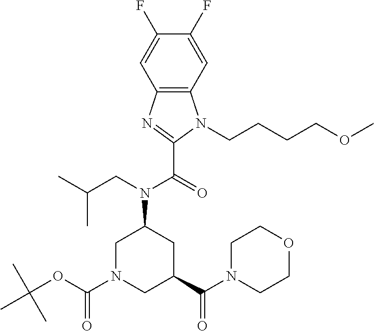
C12=C(C=C(F)C(F)=C1)N(CCCCOC)C(C(=O)N(CC(C)C)C1CN(C(=O)OC(C)(C)C)CC(C(N3CCOCC3)=O)C1)=N2
